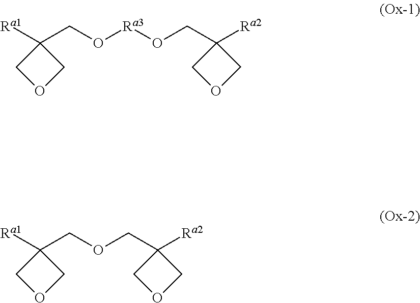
[Ra1]C1(CO[Ra3]OCC2([Ra2])COC2)COC1.[Ra1]C1(COCC2([Ra2])COC2)COC1
